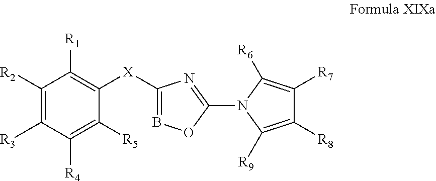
C1([R2])=C([R3])C([R4])=C([R5])C([X]C2=BOC(N3C([R9])=C([R8])C([R7])=C3[R6])=N2)=C1[R1]
